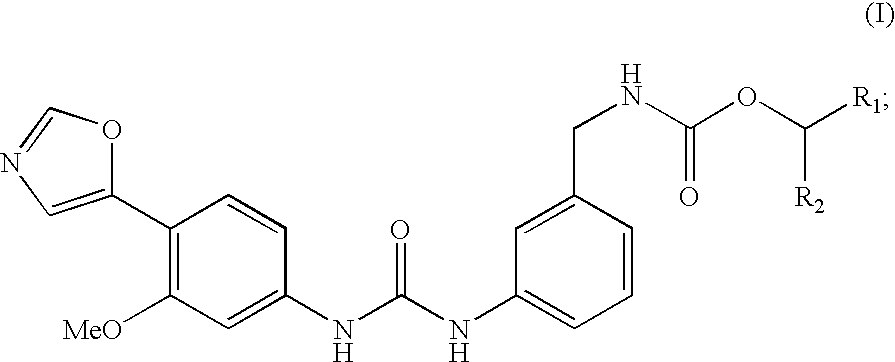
C1(C2=CN=CO2)=C([MeO])C=C(NC(NC2=CC=CC(CNC(OC([R2])[R1])=O)=C2)=O)C=C1
